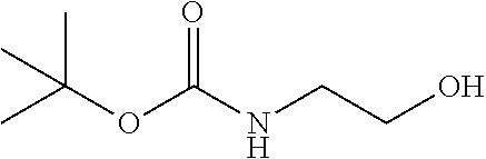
CC(OC(NCCO)=O)(C)C
